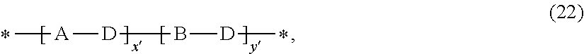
[A]([D]B[D]C)C
